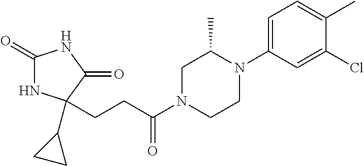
C1(=O)NC(C2CC2)(CCC(N2CCN(C3=CC=C(C)C(Cl)=C3)C(C)C2)=O)C(=O)N1
